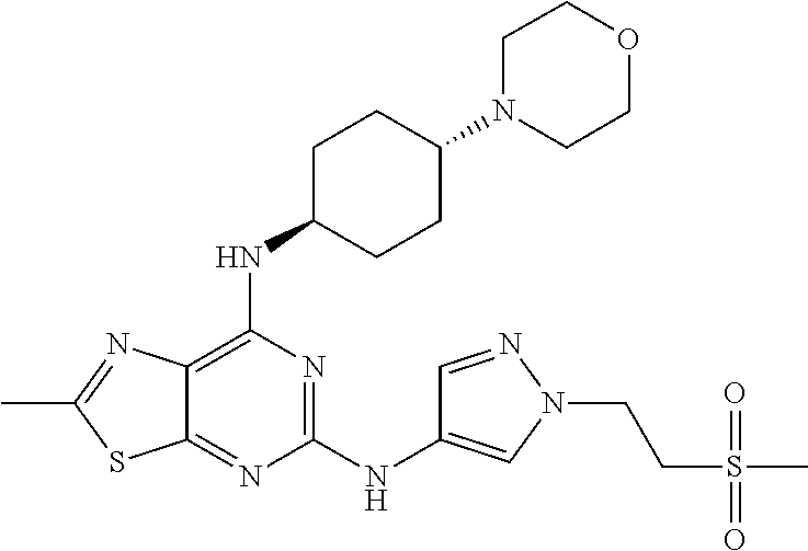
C1(NC2=CN(CCS(C)(=O)=O)N=C2)=NC(NC2CCC(N3CCOCC3)CC2)=C2C(=N1)SC(C)=N2
